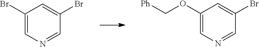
C1(OC[Ph])=CN=CC(Br)=C1.C1(Br)=CN=CC(Br)=C1
